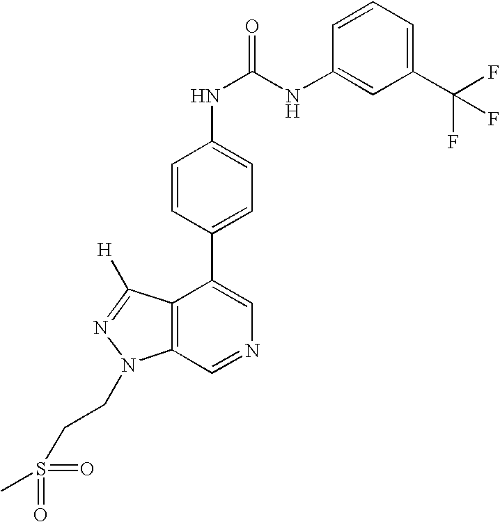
N(C(NC1=CC=C(C2=CN=CC3=C2C([H])=NN3CCS(C)(=O)=O)C=C1)=O)C1=CC(C(F)(F)F)=CC=C1
